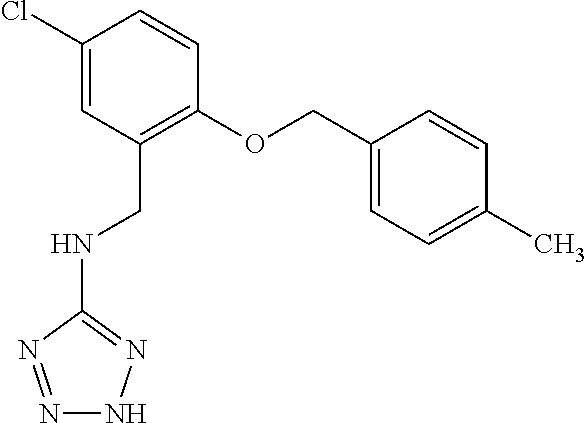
C1(Cl)=CC(CNC2=NNN=N2)=C(OCC2=CC=C(C)C=C2)C=C1
